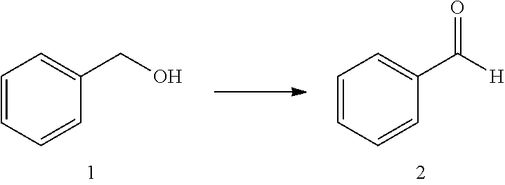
C1=CC=CC(CO)=C1.C1=CC=CC(C([H])=O)=C1
